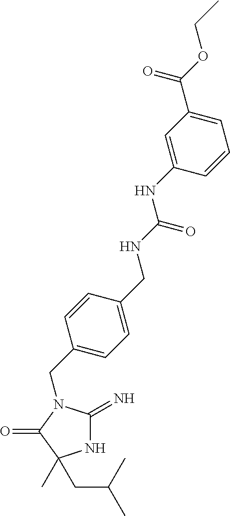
N1C(=N)N(CC2=CC=C(CNC(=O)NC3=CC(C(OCC)=O)=CC=C3)C=C2)C(=O)C1(C)CC(C)C
